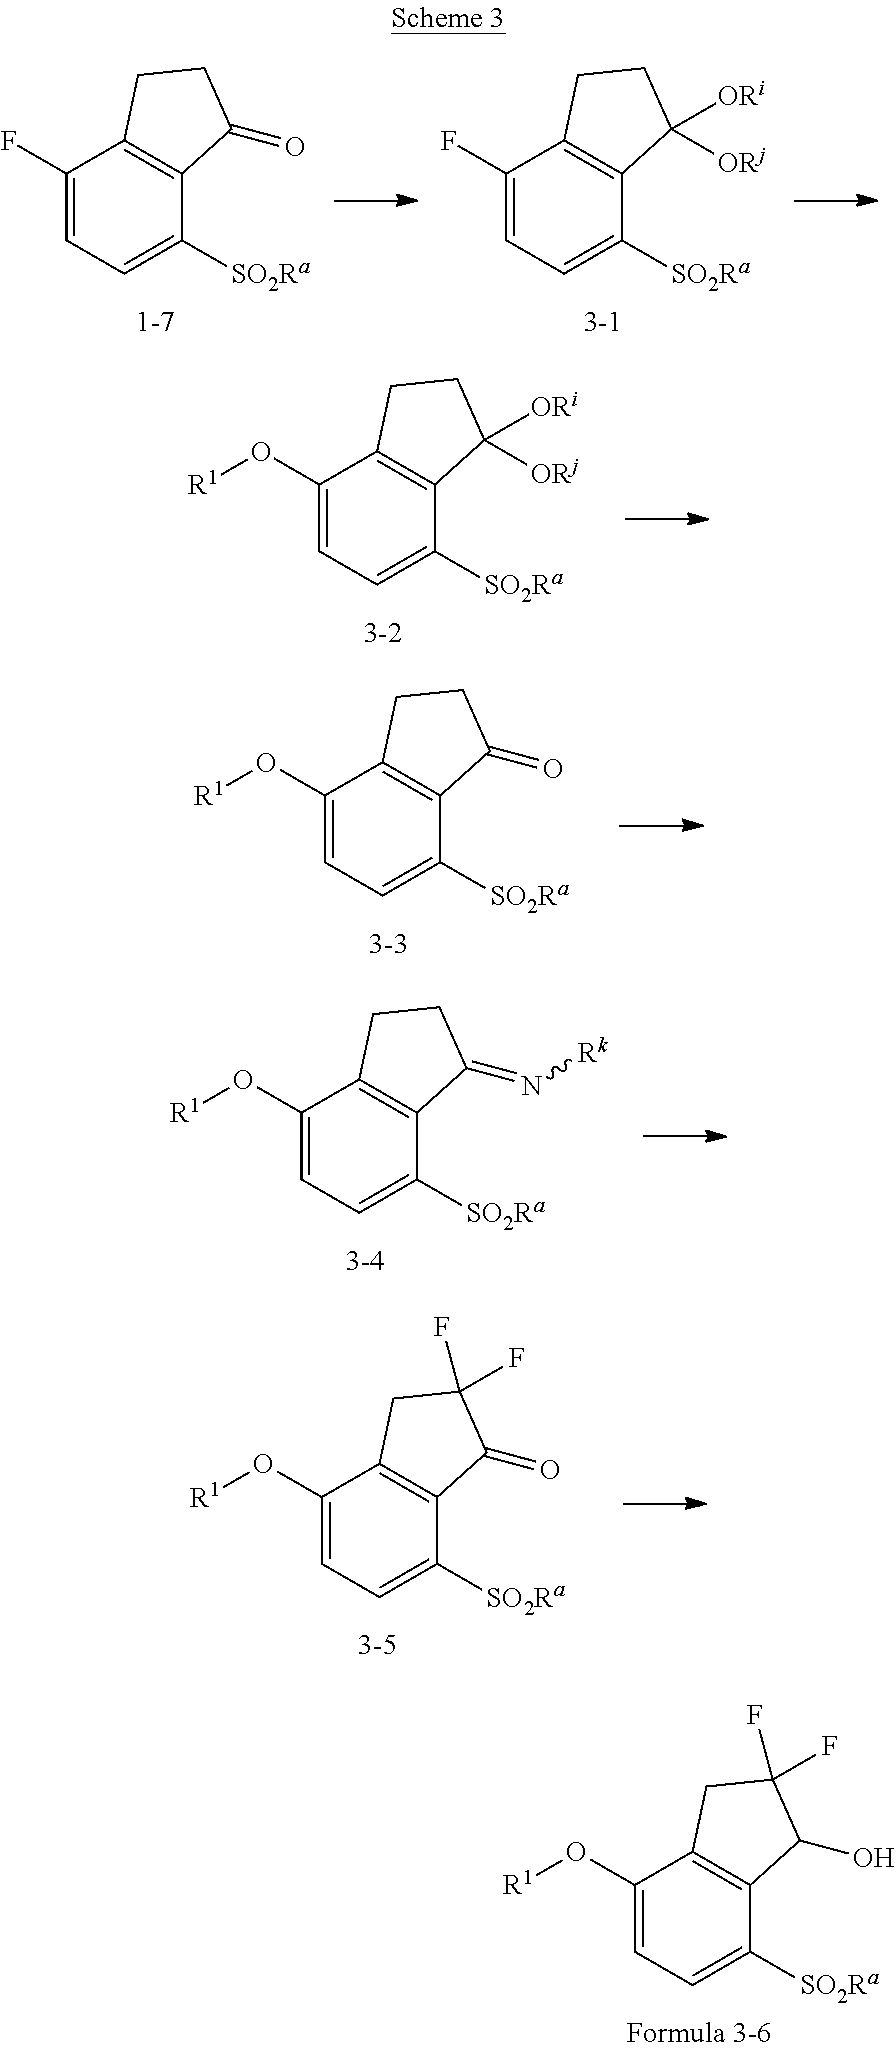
C1(F)=CC=C([SO2Ra])C2=C1CCC2=O.C1(F)=CC=C([SO2Ra])C2=C1CCC2([ORi])[ORj].C1(O[R1])=CC=C([SO2Ra])C2=C1CCC2([ORi])[ORj].C1(O[R1])=CC=C([SO2Ra])C2=C1CCC2=O.C1(O[R1])=CC=C([SO2Ra])C2=C1CCC2=N[Rk].C1(O[R1])=CC=C([SO2Ra])C2=C1CC(F)(F)C2=O.C1(O[R1])=CC=C([SO2Ra])C2=C1CC(F)(F)C2O
